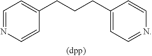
C1=C(CCCC2=CC=NC=C2)C=CN=C1
